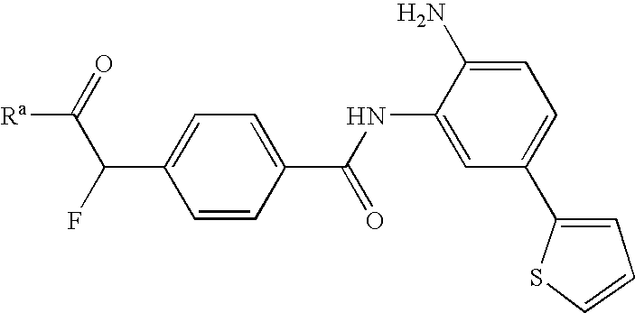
C1(C(NC2=CC(C3=CC=CS3)=CC=C2N)=O)=CC=C(C(F)C(=O)[Ra])C=C1
